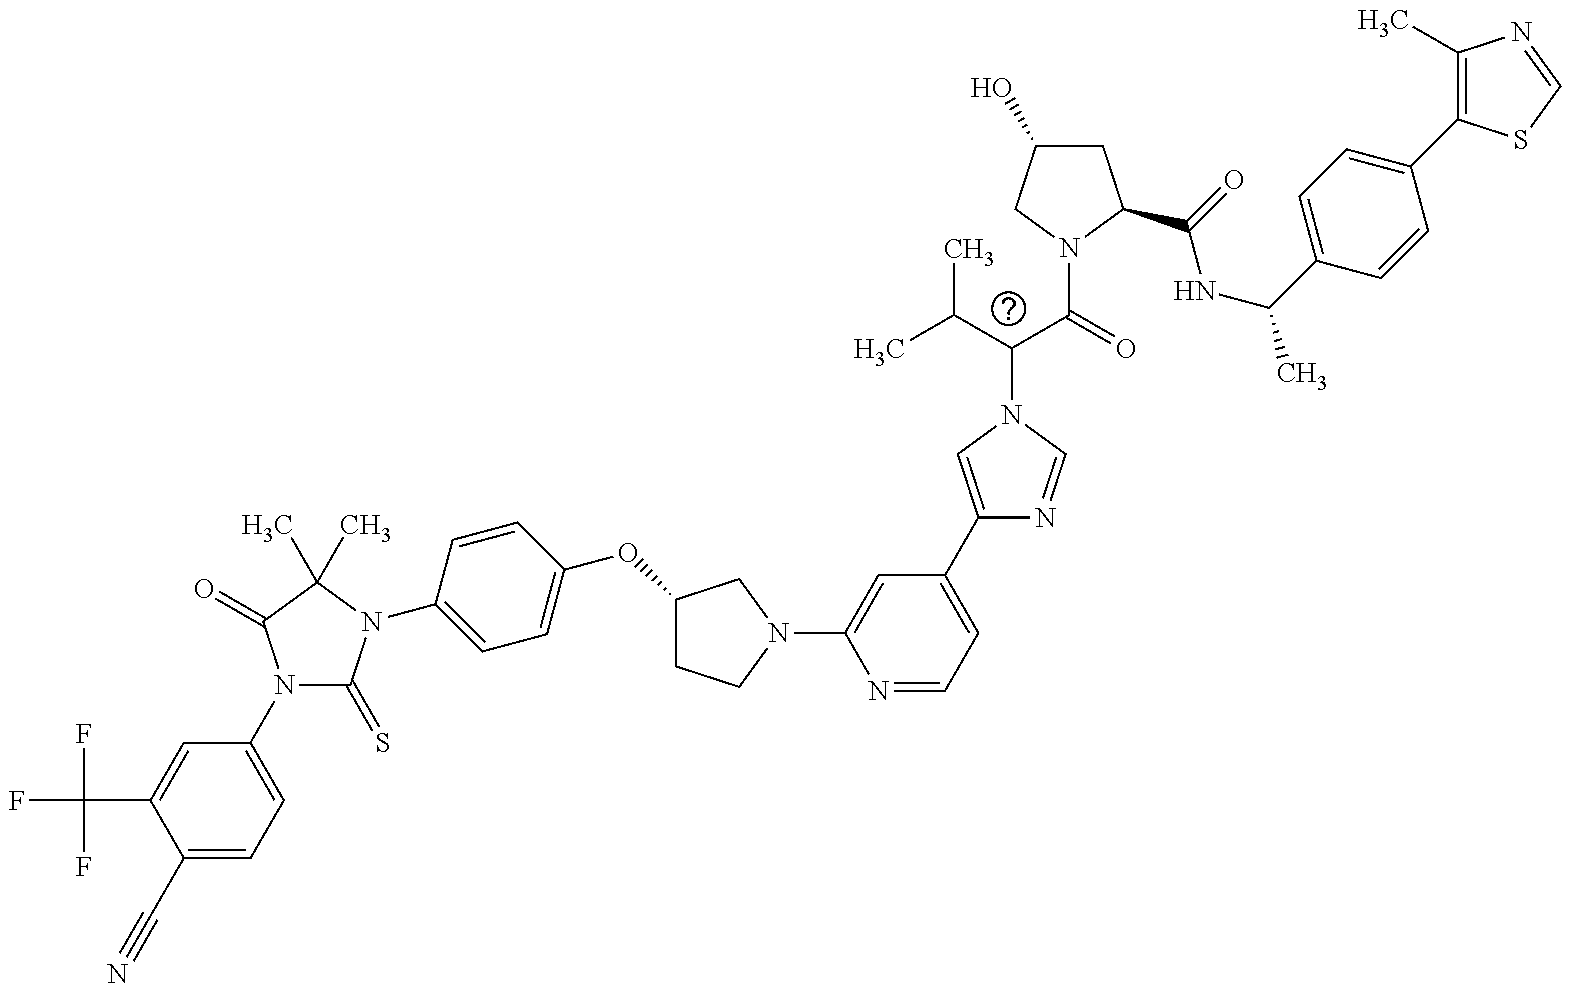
C1(C#N)=CC=C(N2C(=S)N(C3=CC=C(OC4CCN(C5=CC(C6=CN(C(C(C)C)C(=O)N7CC(O)CC7C(=O)NC(C)C7=CC=C(C8=C(C)N=CS8)C=C7)C=N6)=CC=N5)C4)C=C3)C(C)(C)C2=O)C=C1C(F)(F)F
